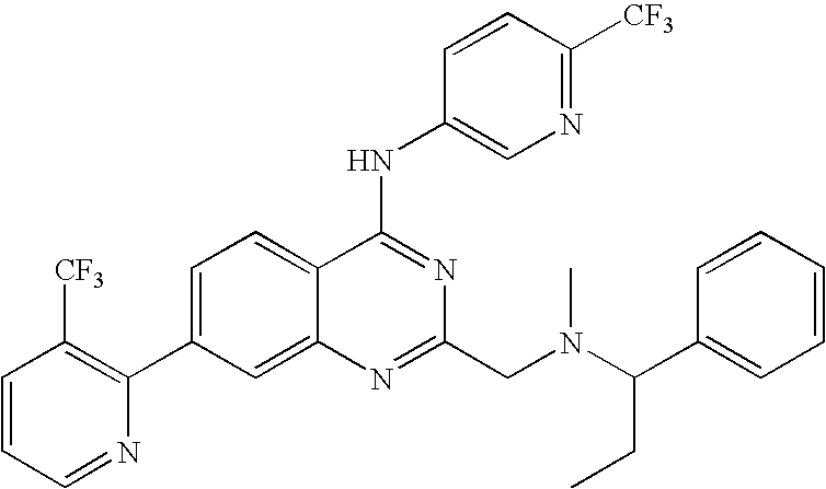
C1=CC=NC(C2=CC=C3C(=C2)N=C(CN(C)C(C2=CC=CC=C2)CC)N=C3NC2=CN=C([CF3])C=C2)=C1[CF3]
